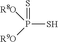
P(S)([R9O])([R8O])=S
